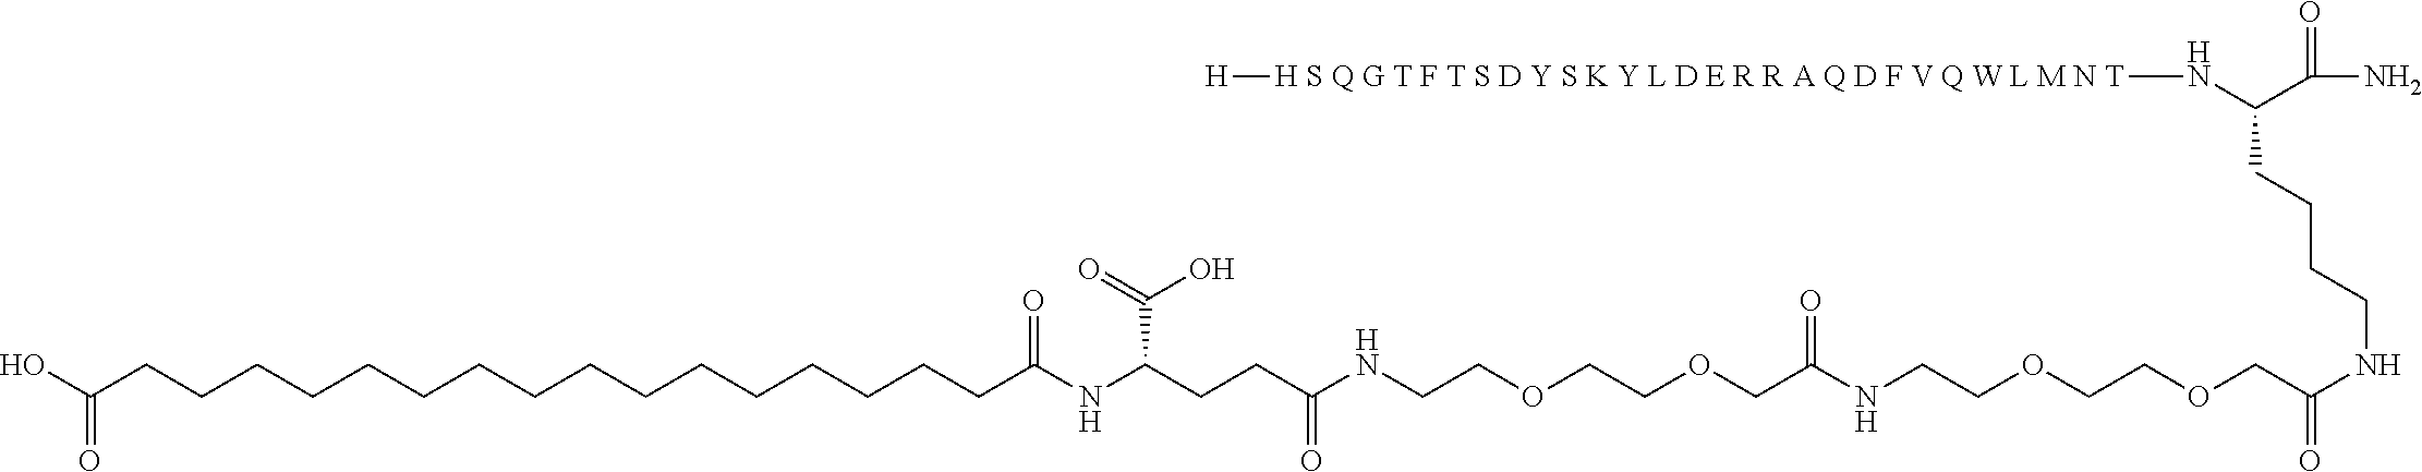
OC(CCCCCCCCCCCCCCCCC(NC(CCC(NCCOCCOCC(NCCOCCOCC(NCCCCC(N[H S Q G T F T S D Y S K Y L D E R R A Q D F V Q W L M N T][H])C(N)=O)=O)=O)=O)C(=O)O)=O)=O
